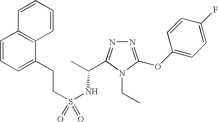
S(NC(C)C1=NN=C(OC2=CC=C(F)C=C2)N1CC)(=O)(CCC1=CC=CC2=C1C=CC=C2)=O
